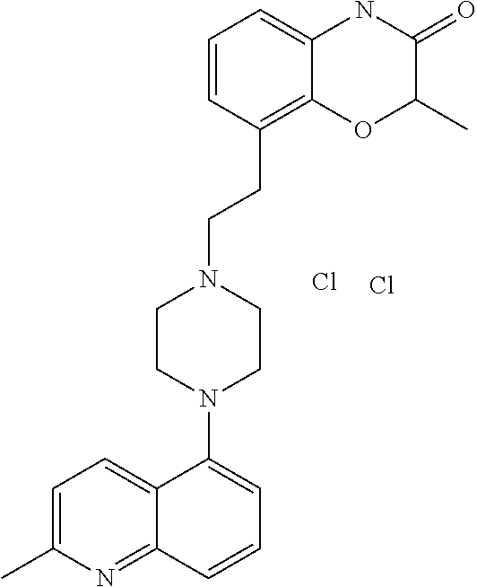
C1=C(C)N=C2C(=C1)C(N1CCN(CCC3=C4C(=CC=C3)NC(=O)C(C)O4)CC1)=CC=C2.Cl.Cl
